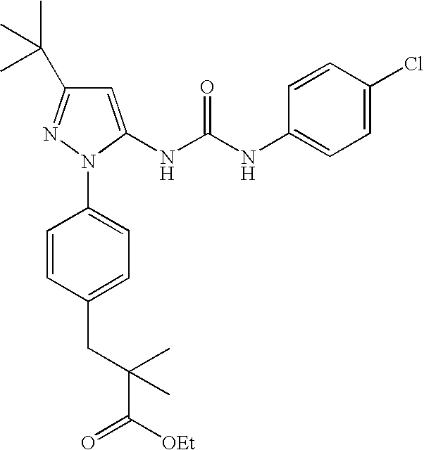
C1=CC(NC(NC2=CC(C(C)(C)C)=NN2C2=CC=C(CC(C(=O)[OEt])(C)C)C=C2)=O)=CC=C1Cl
